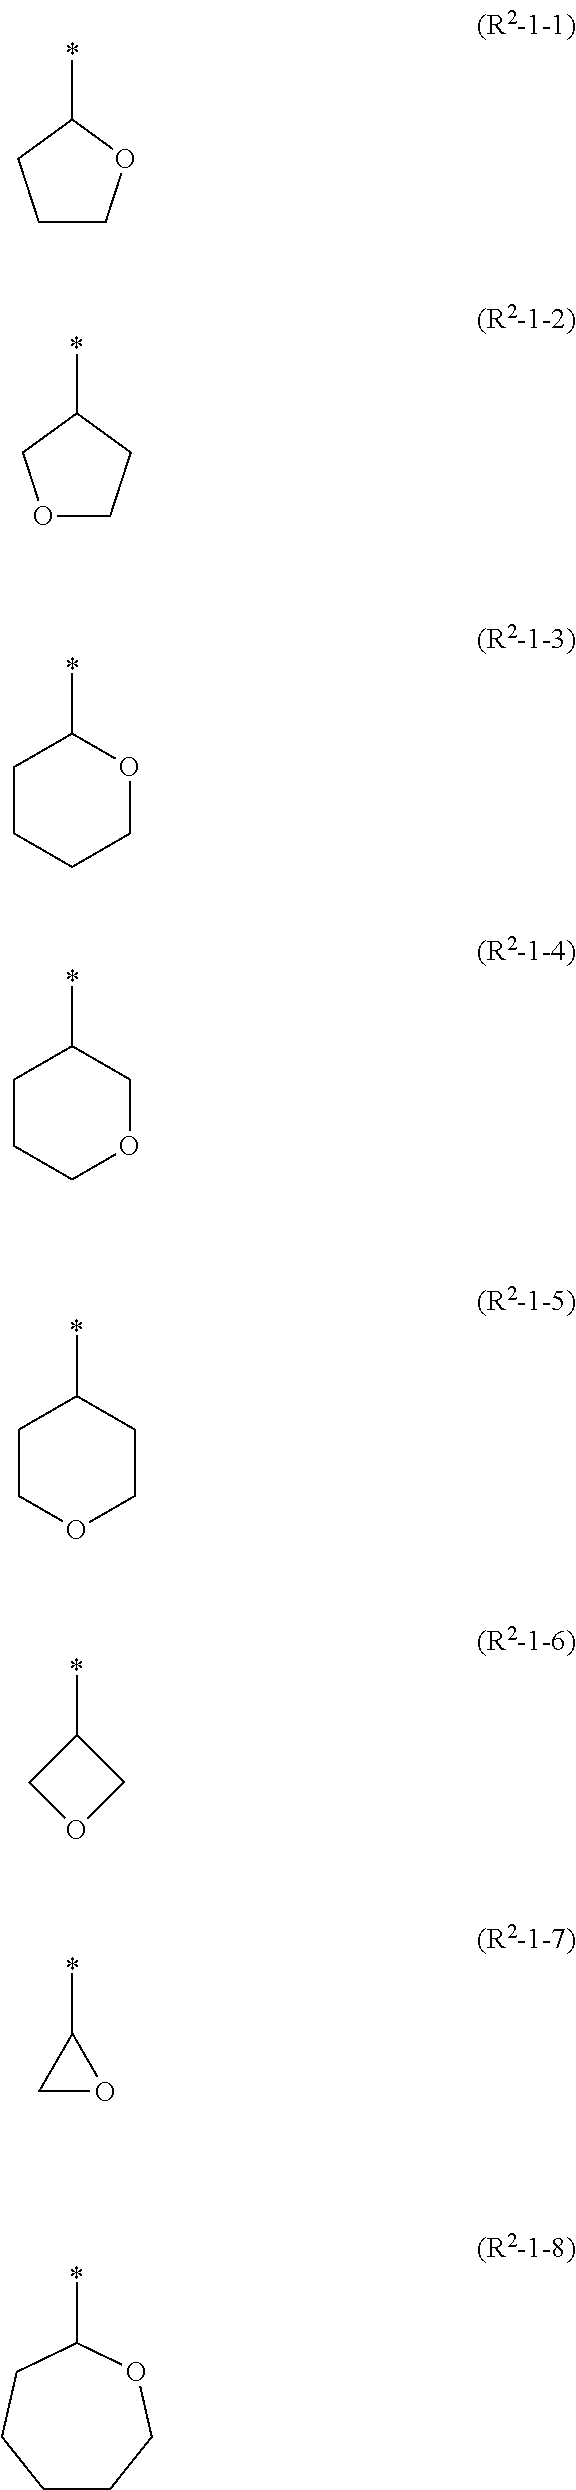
C1COC(*)C1.O1CCC(*)C1.C1(*)CCCCO1.C1(*)CCCOC1.C1(*)CCOCC1.C1(*)COC1.C1(*)CO1.C1(*)CCCCCO1
